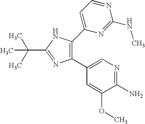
C1(C2=CN=C(N)C(OC)=C2)=C(C2=CC=NC(NC)=N2)NC(C(C)(C)C)=N1
